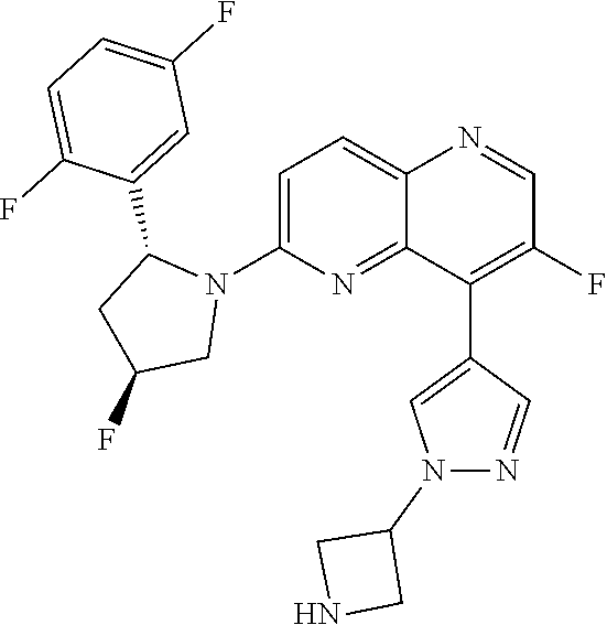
C1=C(N2C(C3=CC(F)=CC=C3F)CC(F)C2)N=C2C(=C1)N=CC(F)=C2C1=CN(C2CNC2)N=C1
